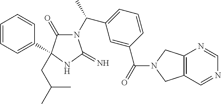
N1(C(C2=CC=CC(C(=O)N3CC4=C(C3)N=CN=C4)=C2)C)C(=O)C(CC(C)C)(C2=CC=CC=C2)NC1=N
